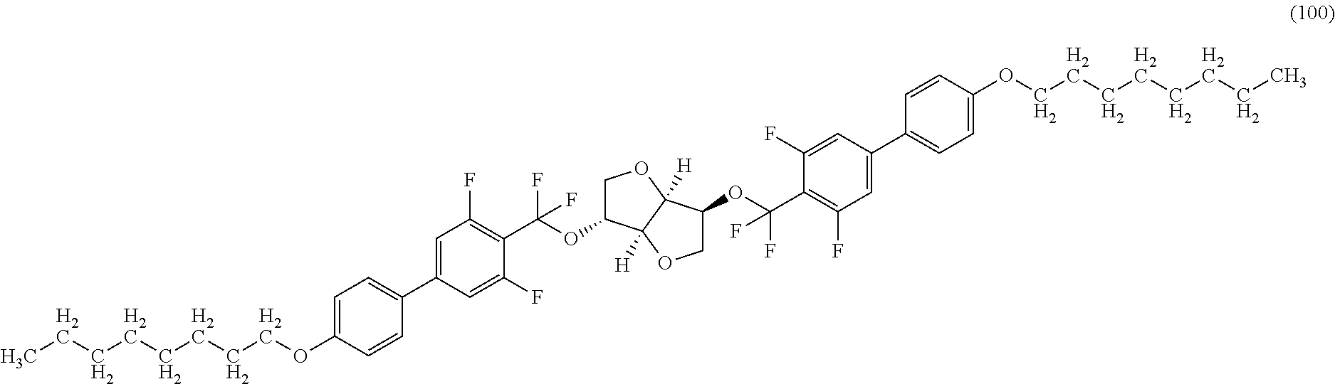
C1=C(OCCCCCCCC)C=CC(C2=CC(F)=C(C(OC3COC4([H])C3([H])OCC4OC(C3=C(F)C=C(C4=CC=C(OCCCCCCCC)C=C4)C=C3F)(F)F)(F)F)C(F)=C2)=C1
